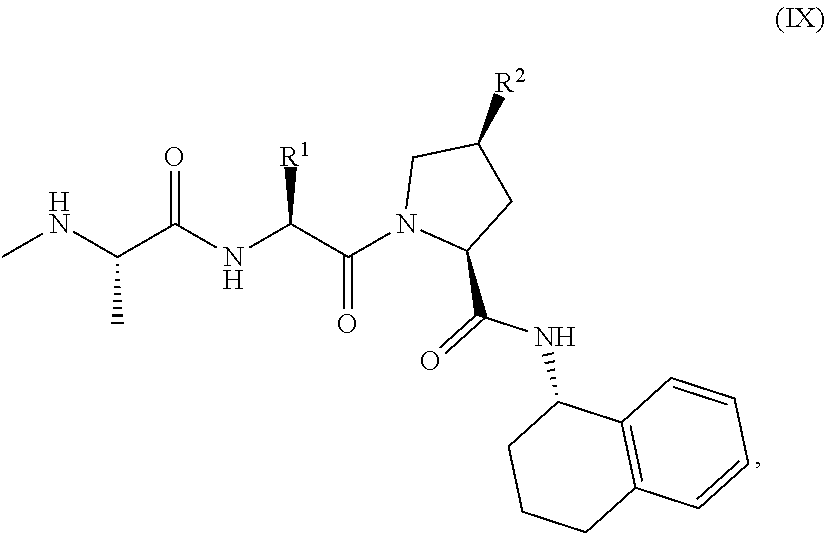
CNC(C(NC(C(N1C(C(=O)NC2CCCC3=C2C=CC=C3)CC([R2])C1)=O)[R1])=O)C
